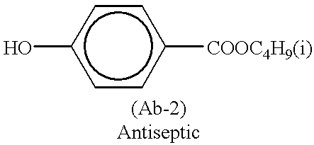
Oc1ccc([COOC4H9(i)])cc1
